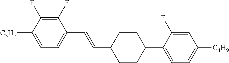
C1(F)=C(F)C([C3H7])=CC=C1C=CC1CCC(C2=CC=C([C4H9])C=C2F)CC1
